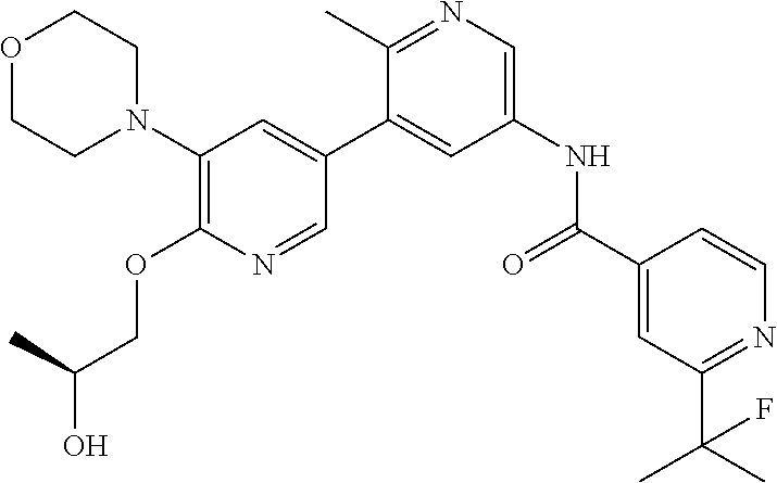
C1(N2CCOCC2)=C(OCC(O)C)N=CC(C2=CC(NC(C3=CC(C(C)(C)F)=NC=C3)=O)=CN=C2C)=C1
